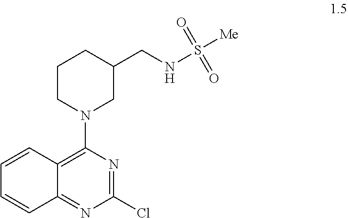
C1=CC2=C(N3CC(CNS([Me])(=O)=O)CCC3)N=C(Cl)N=C2C=C1
